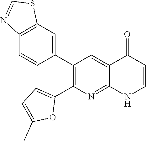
C12=C(C=C(C3=C(C4=CC=C(C)O4)N=C4C(=C3)C(=O)C=CN4)C=C1)SC=N2
